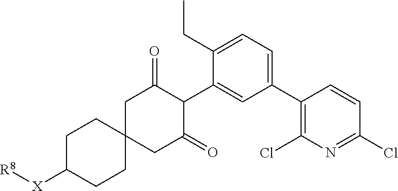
C1(C2=C(Cl)N=C(Cl)C=C2)=CC=C(CC)C(C2C(=O)CC3(CC2=O)CCC([X][R8])CC3)=C1
